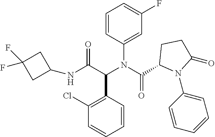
C1=CC(C(C(NC2CC(F)(F)C2)=O)N(C(=O)C2N(C3=CC=CC=C3)C(=O)CC2)C2=CC(F)=CC=C2)=C(Cl)C=C1
